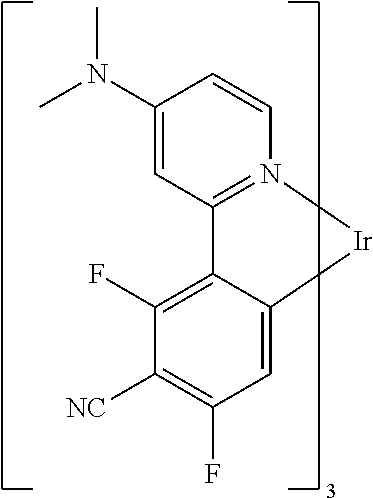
C1=CC(N(C)C)=CC2=N1[Ir]C1=CC(F)=C([NC])C(F)=C21
